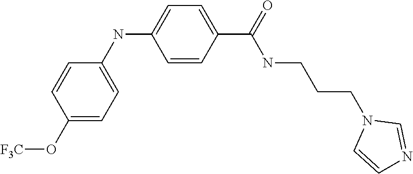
C1(O[F3C])=CC=C(NC2=CC=C(C(=O)NCCCN3C=CN=C3)C=C2)C=C1
